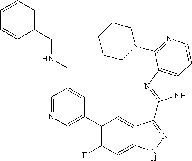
C1=C(C2=C(F)C=C3C(=C2)C(C2=NC4=C(N2)C=CN=C4N2CCCCC2)=NN3)C=C(CNCC2=CC=CC=C2)C=N1
